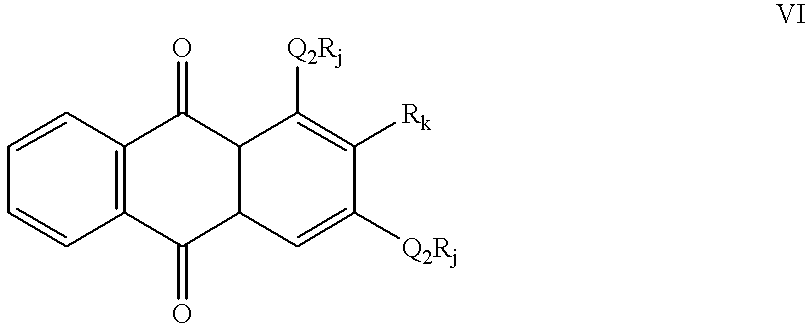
C12=C(C=CC=C1)C(=O)C1C(C2=O)C=C([Q2Rj])C([Rk])=C1[Q2Rj]
